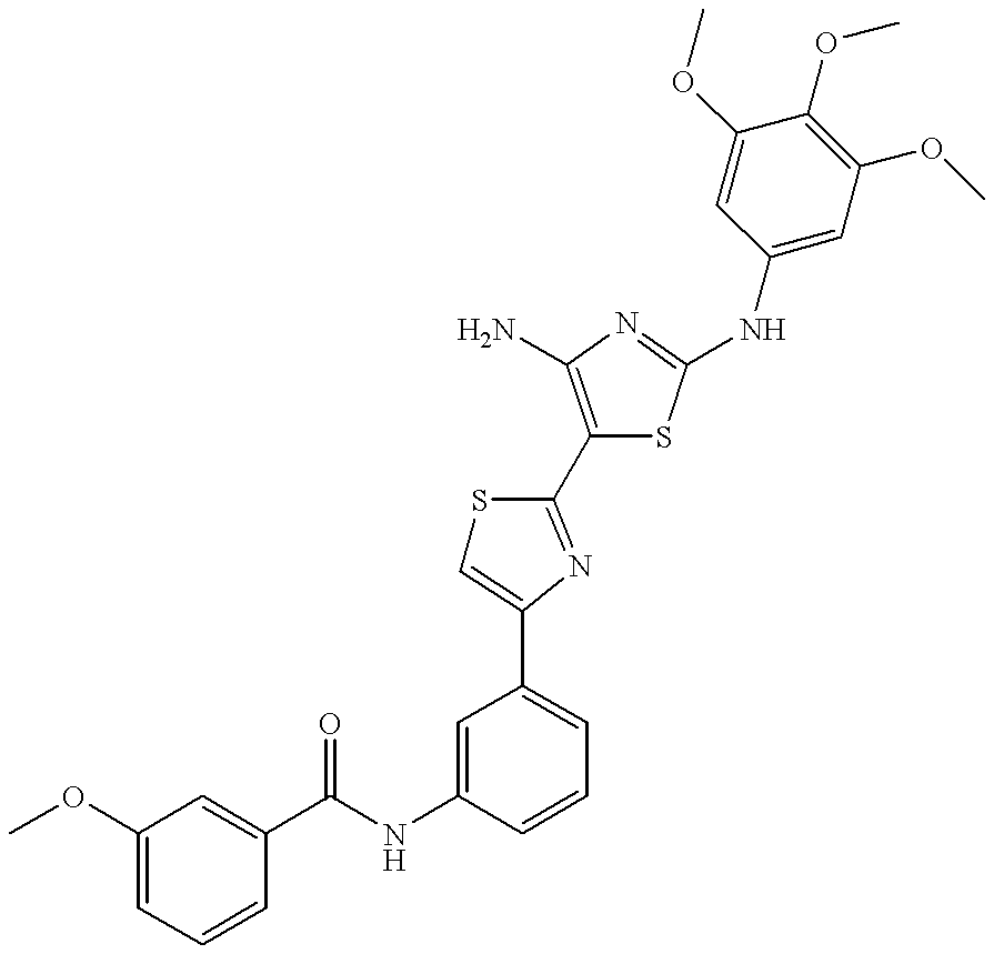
C(NC1=CC(C2=CSC(C3=C(N)N=C(NC4=CC(OC)=C(OC)C(OC)=C4)S3)=N2)=CC=C1)(=O)C1=CC(OC)=CC=C1
